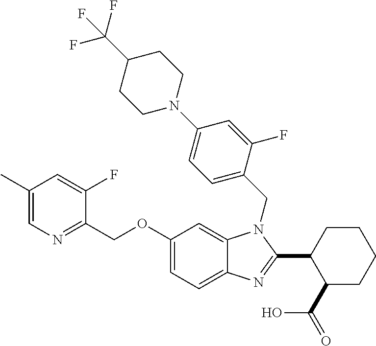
C1(COC2=CC=C3C(=C2)N(CC2=CC=C(N4CCC(C(F)(F)F)CC4)C=C2F)C(C2C(C(=O)O)CCCC2)=N3)=NC=C(C)C=C1F
